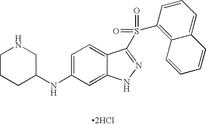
C1CCC(NC2=CC=C3C(=C2)NN=C3S(=O)(=O)C2=C3C(=CC=C2)C=CC=C3)CN1.[2HCl]
